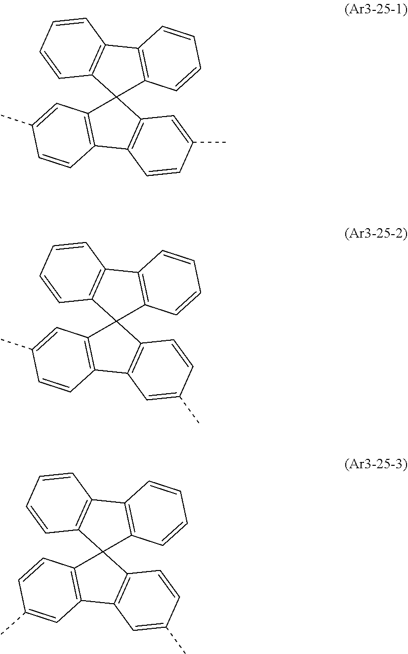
C12(C3=C(C4=C1C=CC=C4)C=CC=C3)C1=C(C3=C2C=C(C)C=C3)C=CC(C)=C1.C12(C3=C(C4=C1C=CC=C4)C=CC=C3)C1=C(C3=C2C=CC(C)=C3)C=CC(C)=C1.C12(C3=C(C4=C1C=CC=C4)C=CC=C3)C1=C(C3=C2C=CC(C)=C3)C=C(C)C=C1
